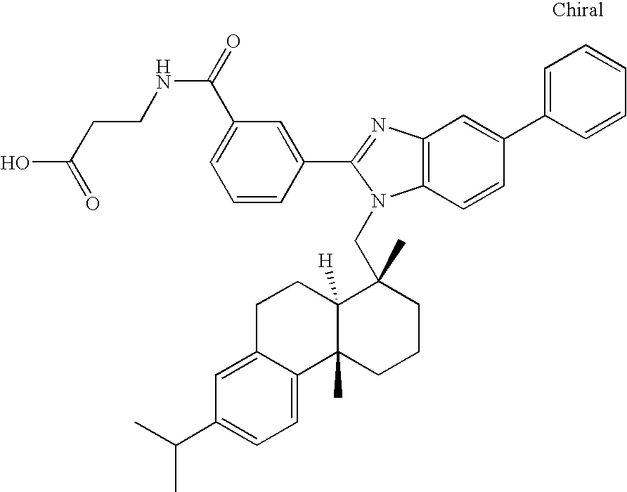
C1=CC(C2=NC3=C(N2CC2(C)C4([H])C(C)(CCC2)C2=CC=C(C(C)C)C=C2CC4)C=CC(C2=CC=CC=C2)=C3)=CC(C(NCCC(O)=O)=O)=C1
